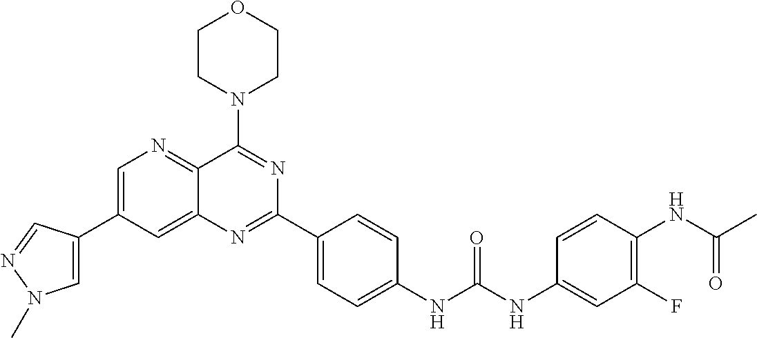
C1=C(C2=CN(C)N=C2)C=C2C(=N1)C(N1CCOCC1)=NC(C1=CC=C(NC(NC3=CC(F)=C(NC(C)=O)C=C3)=O)C=C1)=N2
